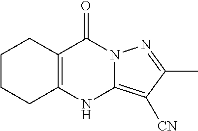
C1CCC2=C(C1)C(=O)N1C(=C([CN])C(C)=N1)N2
